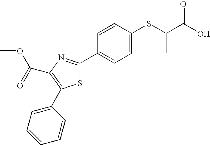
C(C1=C(C2=CC=CC=C2)SC(C2=CC=C(SC(C(O)=O)C)C=C2)=N1)(OC)=O
